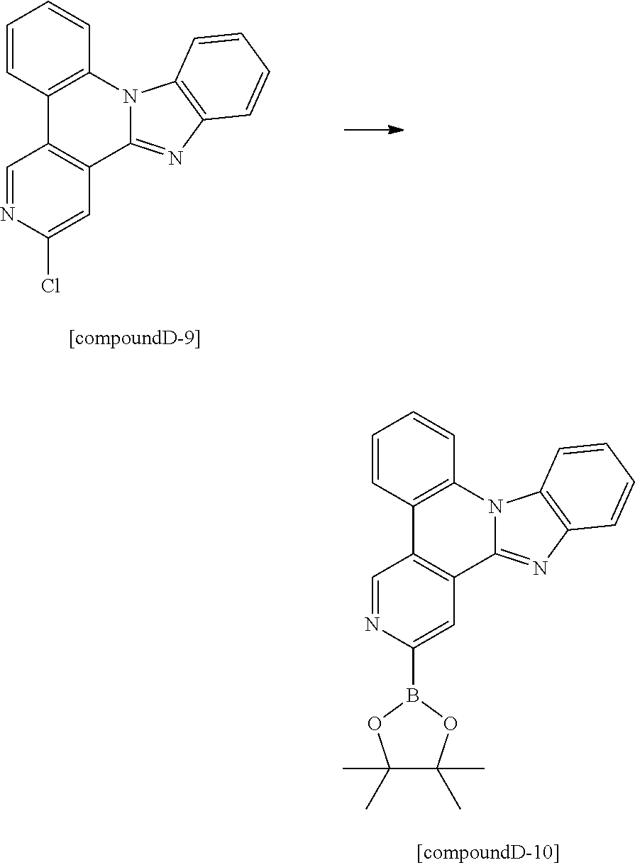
C1=CC2=C(C=C1)N1C(=NC3=C1C=CC=C3)C1=C2C=NC(Cl)=C1.C1=CC2=C(C=C1)N1C(=NC3=C1C=CC=C3)C1=C2C=NC(B2OC(C)(C)C(C)(C)O2)=C1
